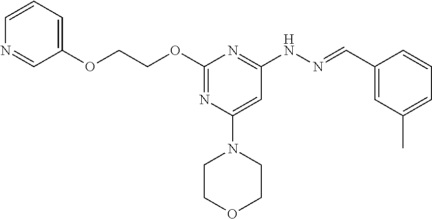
C(OC1=NC(N2CCOCC2)=CC(NN=CC2=CC(C)=CC=C2)=N1)COC1=CC=CN=C1
